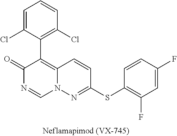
C1(Cl)=CC=CC(Cl)=C1C1=C2C=CC(SC3=C(F)C=C(F)C=C3)=NN2C=NC1=O
